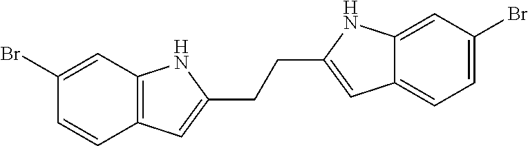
C12=C(C=C(Br)C=C1)NC(CCC1=CC3=CC=C(Br)C=C3N1)=C2
